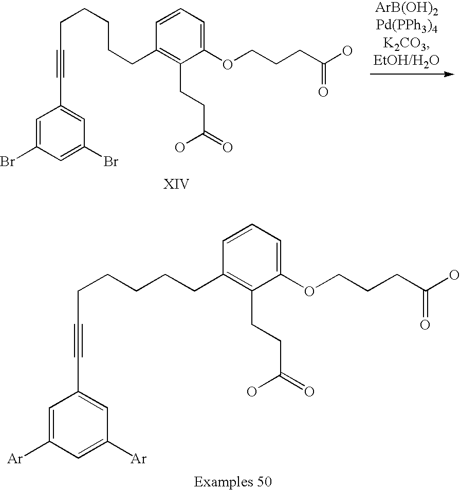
C1(CCCCCC#CC2=CC(Br)=CC(Br)=C2)=C(CCC(=O)O)C(OCCCC(O)=O)=CC=C1.C1(CCCCCC#CC2=CC([Ar])=CC([Ar])=C2)=C(CCC(=O)O)C(OCCCC(O)=O)=CC=C1
